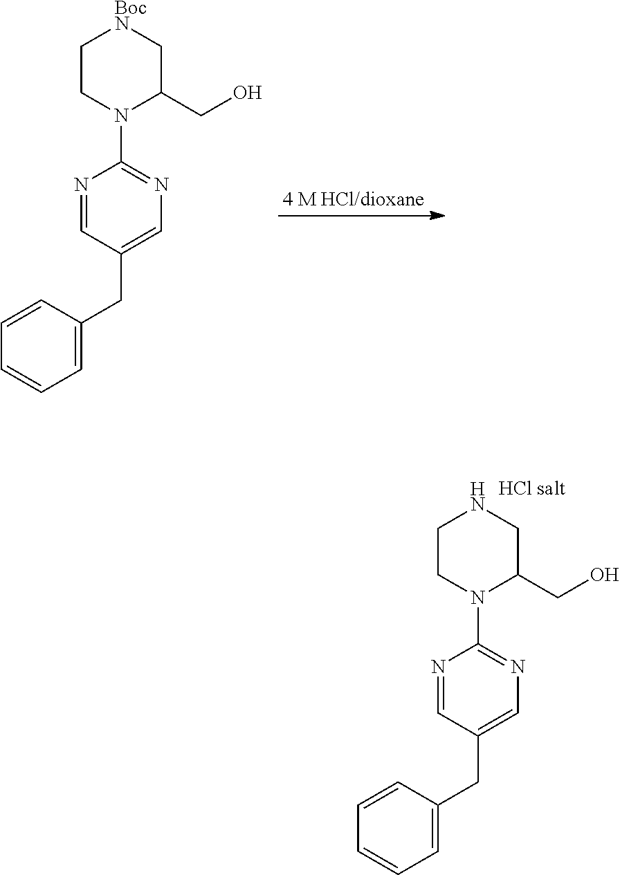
C1=NC(N2C(CO)C[BocN]CC2)=NC=C1CC1=CC=CC=C1.C1=NC(N2C(CO)CNCC2)=NC=C1CC1=CC=CC=C1
